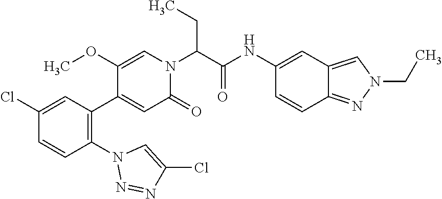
COC1=CN(C(C(=O)NC2=CC3=CN(CC)N=C3C=C2)CC)C(=O)C=C1C1=C(N2N=NC(Cl)=C2)C=CC(Cl)=C1
